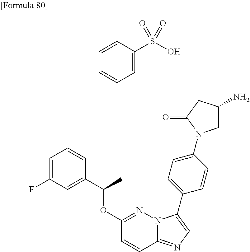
C1=C(F)C=C(C(OC2=NN3C(=NC=C3C3=CC=C(N4CC(N)CC4=O)C=C3)C=C2)C)C=C1.C1=CC(S(O)(=O)=O)=CC=C1
